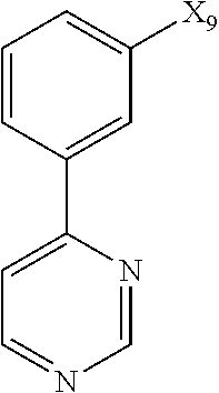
C1=CC(C2=CC=NC=N2)=CC([X9])=C1
